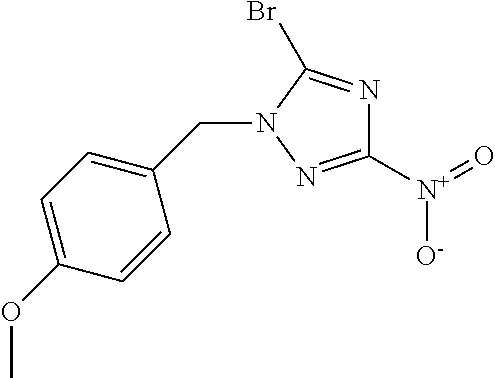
C1=C(OC)C=CC(CN2C(Br)=NC([N+](=O)[O-])=N2)=C1
